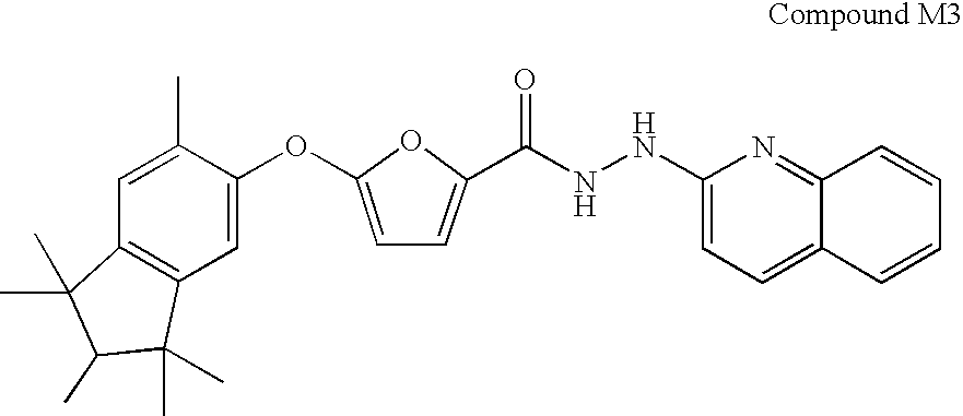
C12=C(C=C(OC3=CC=C(C(=O)NNC4=CC=C5C(=N4)C=CC=C5)O3)C(C)=C1)C(C)(C)C(C)C2(C)C
